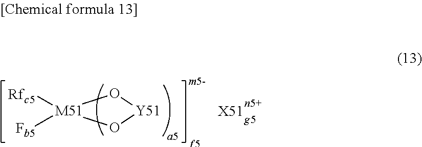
[X51].O1[Y51]O[M51]1([Fb5])[Rfc5]
